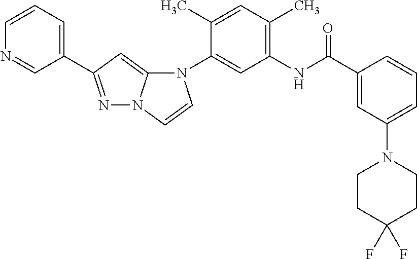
N1=C(C2=CC=CN=C2)C=C2N1C=CN2C1=CC(NC(C2=CC(N3CCC(F)(F)CC3)=CC=C2)=O)=C(C)C=C1C
